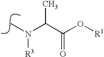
N(C)(C(C(O[R1])=O)C)[R3]
